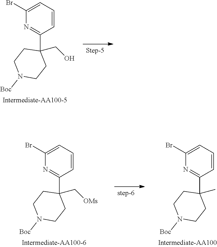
C1C(C2=NC(Br)=CC=C2)(CO)CCN([Boc])C1.C1C(C2=NC(Br)=CC=C2)(C[OMs])CCN([Boc])C1.C1C(C2=NC(Br)=CC=C2)(C)CCN([Boc])C1
